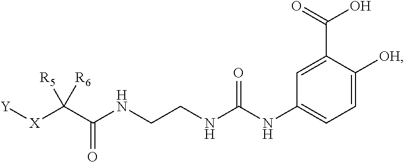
C1([OH])=CC=C(NC(NCCNC(C([X][Y])([R5])[R6])=O)=O)C=C1C(O)=O
